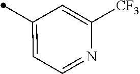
C1(C)=CC=NC([CF3])=C1
